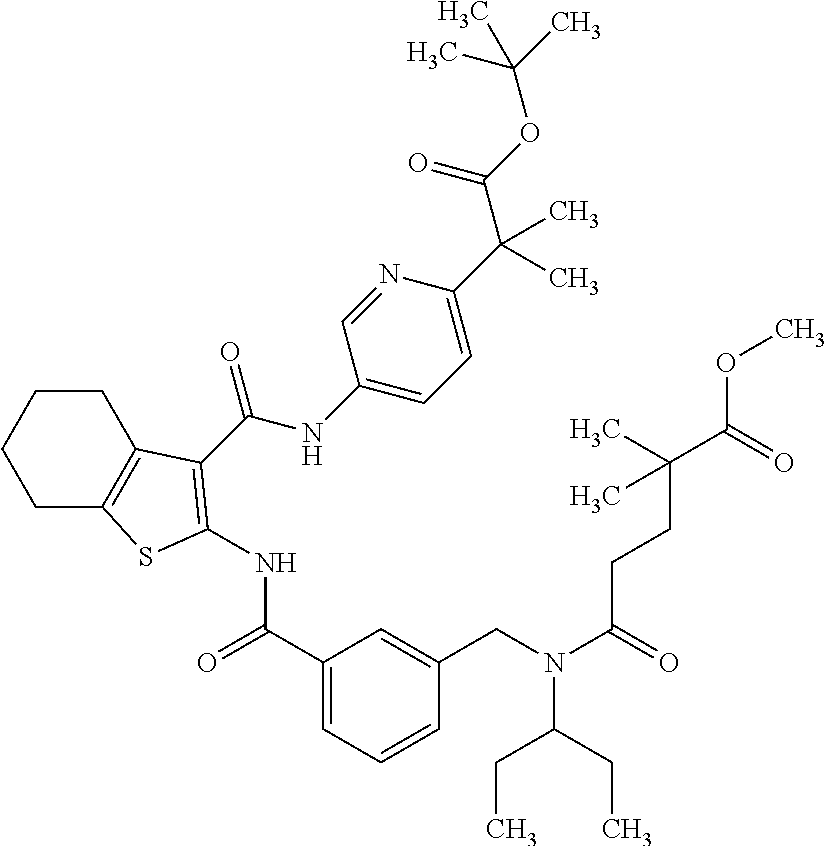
C1CC2=C(CC1)SC(NC(=O)C1=CC=CC(CN(C(CC)CC)C(=O)CCC(C(=O)OC)(C)C)=C1)=C2C(NC1=CC=C(C(C)(C)C(OC(C)(C)C)=O)N=C1)=O
